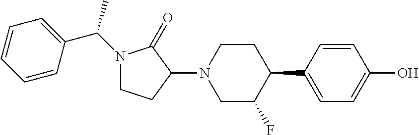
C1=C(C2CCN(C3C(=O)N(C(C4=CC=CC=C4)C)CC3)CC2F)C=CC(O)=C1
